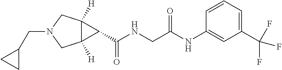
C1(CN2CC3([H])C([H])(C2)C3C(NCC(NC2=CC(C(F)(F)F)=CC=C2)=O)=O)CC1
